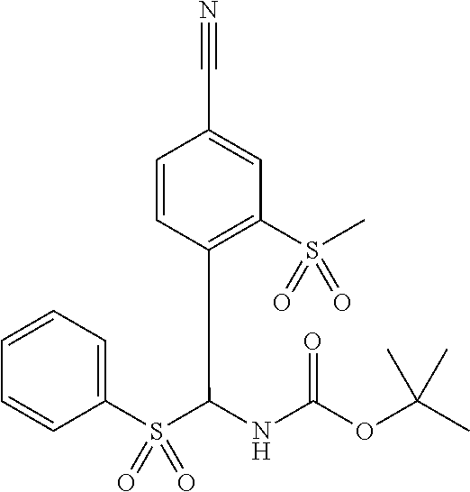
C1(C(S(C2=CC=CC=C2)(=O)=O)NC(OC(C)(C)C)=O)=C(S(C)(=O)=O)C=C(C#N)C=C1
